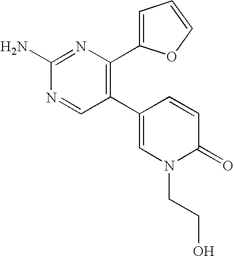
C1(N)=NC(C2=CC=CO2)=C(C2=CN(CCO)C(=O)C=C2)C=N1
